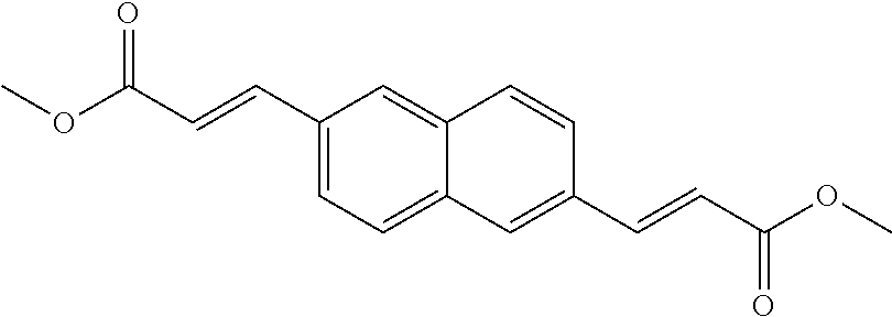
C1(C=CC(OC)=O)=CC=C2C(=C1)C=CC(C=CC(OC)=O)=C2
